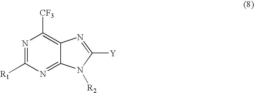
N1=C([R1])N=C2C(=C1[CF3])N=C([Y])N2[R2]
